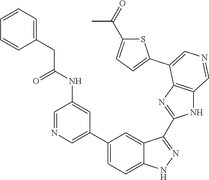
C1(C2=CN=CC(NC(CC3=CC=CC=C3)=O)=C2)=CC=C2C(=C1)C(C1=NC3=C(N1)C=NC=C3C1=CC=C(C(=O)C)S1)=NN2
